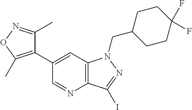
C12=C(C=C(C3=C(C)ON=C3C)C=N1)N(CC1CCC(F)(F)CC1)N=C2I
